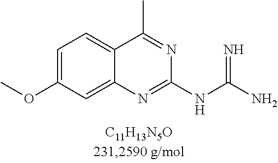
C1=C(OC)C=C2C(=C1)C(C)=NC(NC(N)=N)=N2
